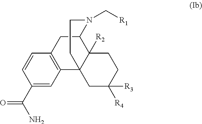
C12CC3=C(C4(C1([R2])CCC([R3])([R4])C4)CCN2C[R1])C=C(C(=O)N)C=C3
